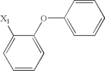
[X1]C1=CC=CC=C1OC1=CC=CC=C1
